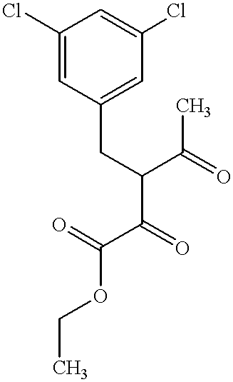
C1(Cl)=CC(CC(C(C)=O)C(=O)C(OCC)=O)=CC(Cl)=C1
